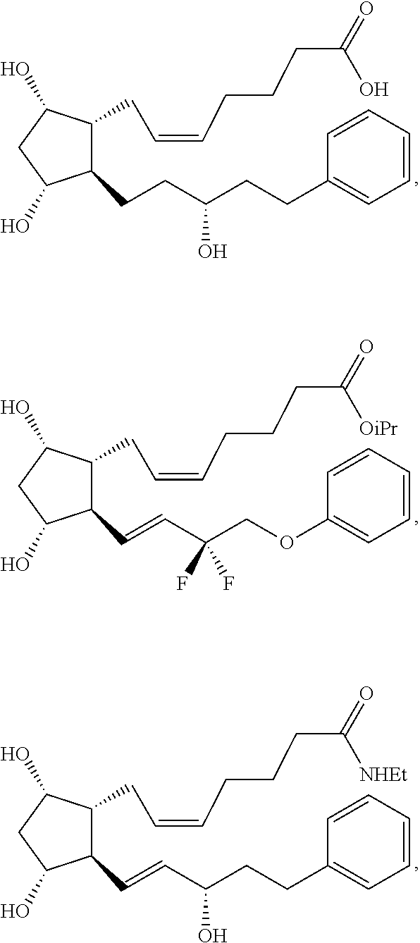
C1(CCC(CCC2=CC=CC=C2)O)C(CC=CCCCC(=O)O)C(O)CC1O.C1(C=CC(COC2=CC=CC=C2)(F)F)C(CC=CCCCC(=O)[OiPr])C(O)CC1O.C1(C=CC(CCC2=CC=CC=C2)O)C(CC=CCCCC(=O)[NHEt])C(O)CC1O
